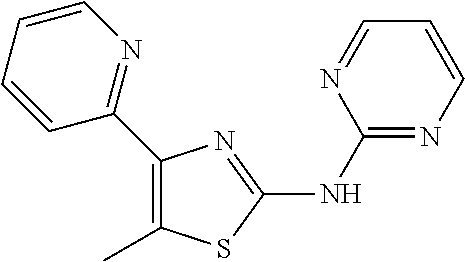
C1(NC2=NC(C3=NC=CC=C3)=C(C)S2)=NC=CC=N1
